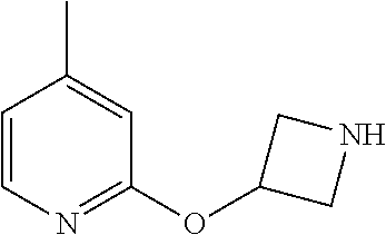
C1=CN=C(OC2CNC2)C=C1C
